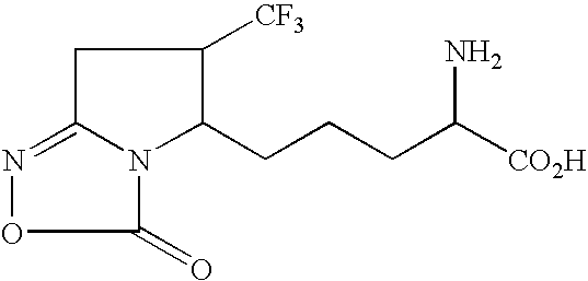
C1C2=NOC(=O)N2C(CCCC([CO2H])N)C1[CF3]
